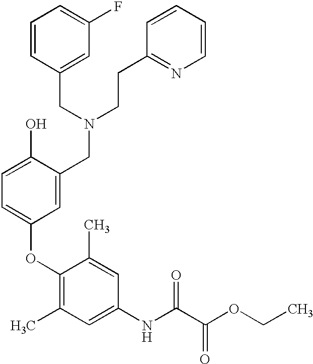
C1(OC2=CC=C(O)C(CN(CCC3=NC=CC=C3)CC3=CC(F)=CC=C3)=C2)=C(C)C=C(NC(C(OCC)=O)=O)C=C1C
